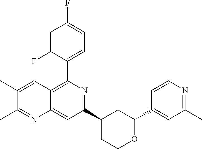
C1(C2=C3C(=CC(C4CCOC(C5=CC(C)=NC=C5)C4)=N2)N=C(C)C(C)=C3)=CC=C(F)C=C1F
